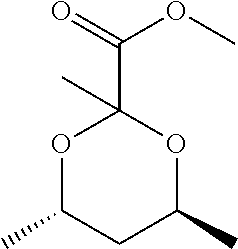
O1C(C)CC(C)OC1(C(=O)OC)C
